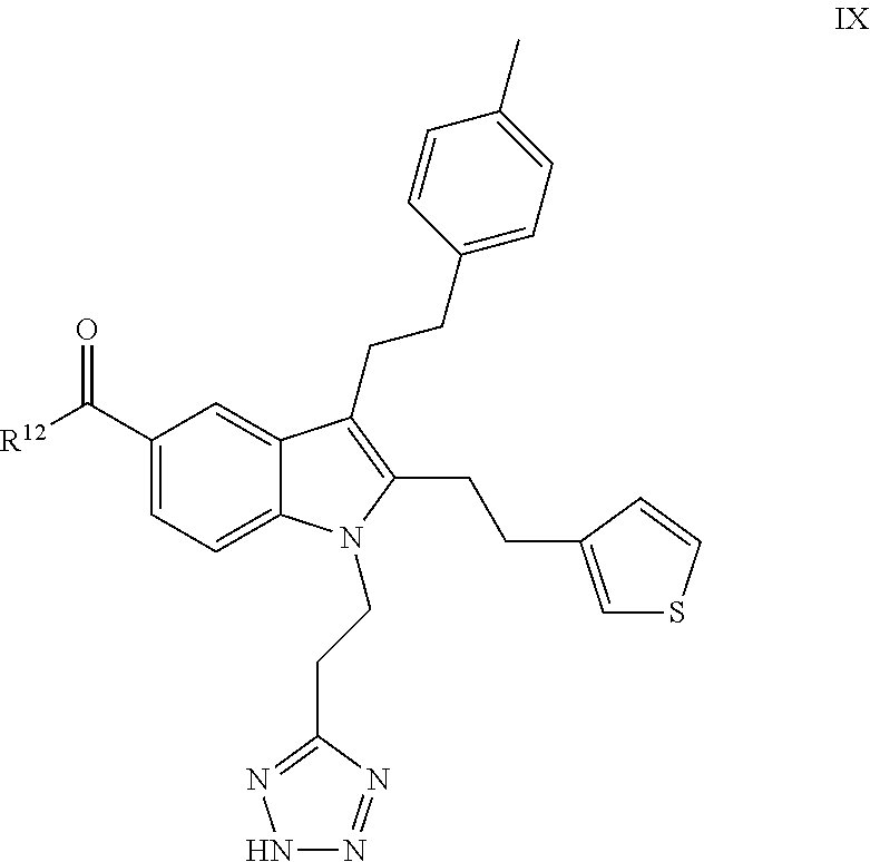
C(C1=C(CCC2=CC=C(C)C=C2)C2=CC(C([R12])=O)=CC=C2N1CCC1=NNN=N1)CC1=CSC=C1
